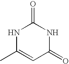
N1C(C)=CC(=O)NC1=O
